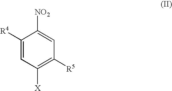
C1([R4])=CC([X])=C([R5])C=C1[NO2]
